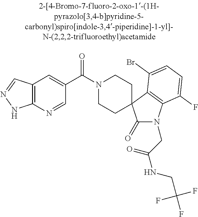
N1(C(C2=CC3=C(N=C2)NN=C3)=O)CCC2(CC1)C(=O)N(CC(=O)NCC(F)(F)F)C1=C2C(Br)=CC=C1F
